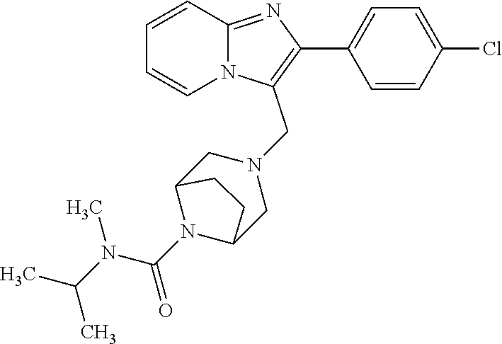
C1=CC=CN2C1=NC(C1=CC=C(Cl)C=C1)=C2CN1CC2N(C(N(C(C)C)C)=O)C(C1)CC2
